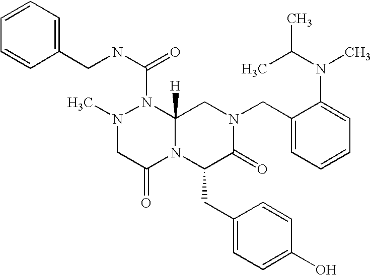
C1=CC=CC(CNC(N2N(C)CC(=O)N3C2([H])CN(CC2=CC=CC=C2N(C)C(C)C)C(=O)C3CC2=CC=C(O)C=C2)=O)=C1
